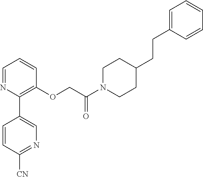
C1=NC(C2=CN=C([CN])C=C2)=C(OCC(N2CCC(CCC3=CC=CC=C3)CC2)=O)C=C1
